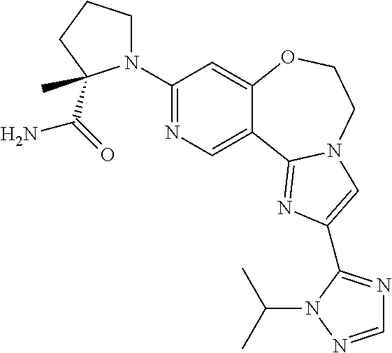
C1(N2CCCC2(C(=O)N)C)=NC=C2C(=C1)OCCN1C2=NC(C2=NC=NN2C(C)C)=C1
